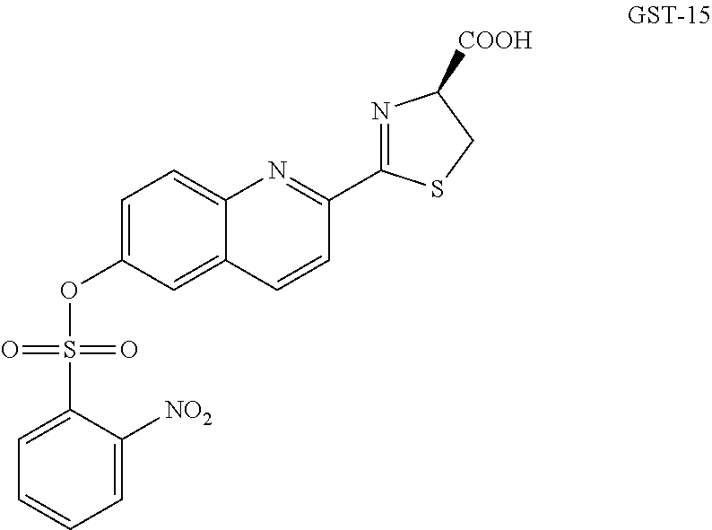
S(OC1=CC=C2C(=C1)C=CC(C1=NC([COOH])CS1)=N2)(C1=CC=CC=C1[NO2])(=O)=O
